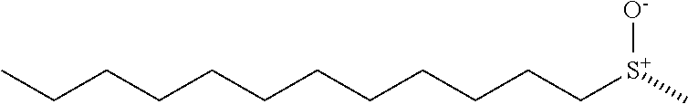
C[S+](CCCCCCCCCCCC)[O-]
